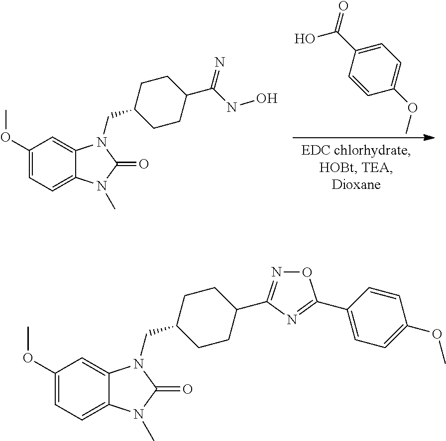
C1=C(C(=O)O)C=CC(OC)=C1.C1(OC)=CC=C2C(=C1)N(CC1CCC(C(NO)=N)CC1)C(=O)N2C.C1(OC)=CC=C2C(=C1)N(CC1CCC(C3=NOC(C4=CC=C(OC)C=C4)=N3)CC1)C(=O)N2C
